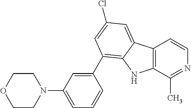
C12=C(C(C)=NC=C1)NC1=C(C3=CC(N4CCOCC4)=CC=C3)C=C(Cl)C=C21
